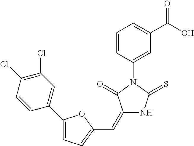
C1=C(C(O)=O)C=C(N2C(=O)C(=CC3=CC=C(C4=CC(Cl)=C(Cl)C=C4)O3)NC2=S)C=C1
